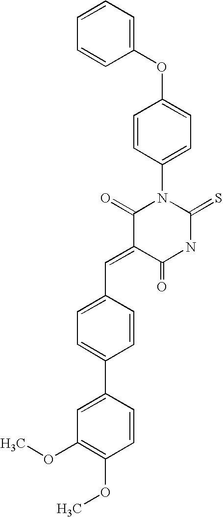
C1=CC=CC(OC2=CC=C(N3C(=O)C(=CC4=CC=C(C5=CC(OC)=C(OC)C=C5)C=C4)C(=O)NC3=S)C=C2)=C1
